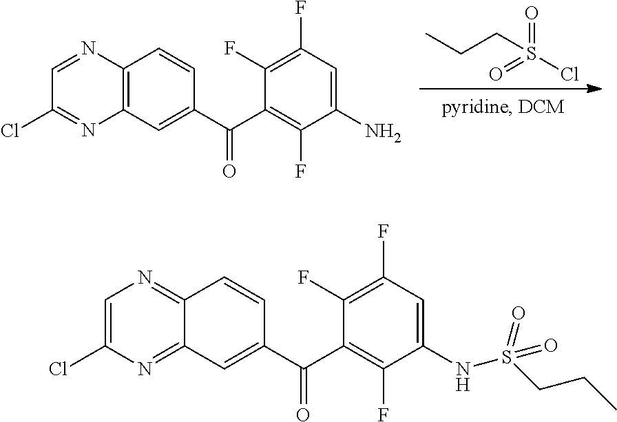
CCCS(Cl)(=O)=O.C1=NC2=C(N=C1Cl)C=C(C(=O)C1=C(F)C(N)=CC(F)=C1F)C=C2.C1=C(Cl)N=C2C(=N1)C=CC(C(=O)C1=C(F)C(NS(=O)(=O)CCC)=CC(F)=C1F)=C2
